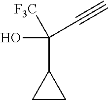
C1(C([CF3])(C#C)O)CC1
